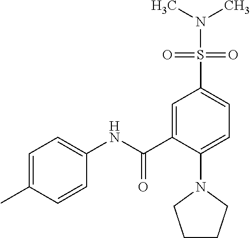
C1=C(C(NC2=CC=C(C)C=C2)=O)C(N2CCCC2)=CC=C1S(N(C)C)(=O)=O
